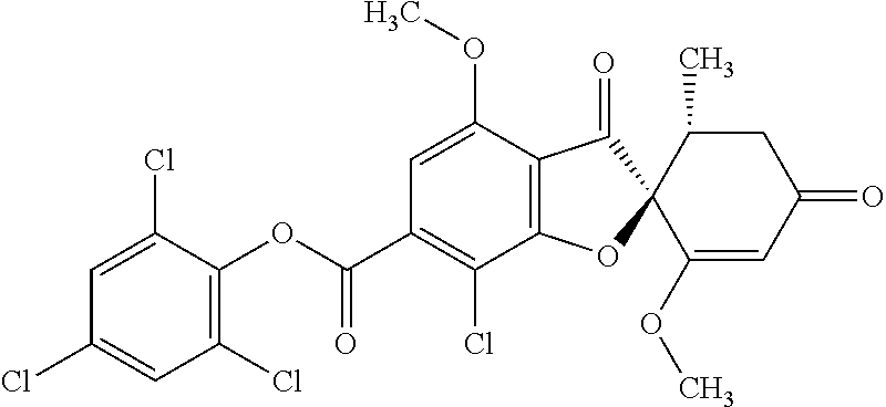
C1(OC)=CC(C(OC2=C(Cl)C=C(Cl)C=C2Cl)=O)=C(Cl)C2=C1C(=O)C1(O2)C(OC)=CC(=O)CC1C
